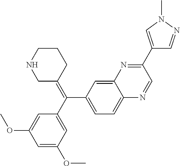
C1C(=C(C2=CC=C3C(=C2)N=C(C2=CN(C)N=C2)C=N3)C2=CC(OC)=CC(OC)=C2)CCCN1
